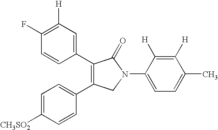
[CH3SO2]C1=CC=C(C2=C(C3=CC([H])=C(F)C=C3)C(=O)N(C3=CC=C(C)C([H])=C3[H])C2)C=C1
